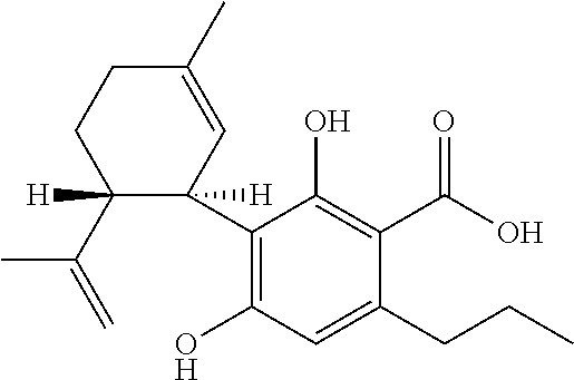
C1C(C)=CC(C2=C(O)C=C(CCC)C(C(=O)O)=C2O)([H])C(C(=C)C)([H])C1
